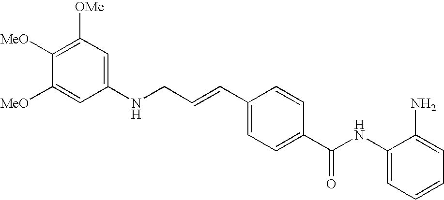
C1(NC(C2=CC=C(C=CCNC3=CC([OMe])=C([MeO])C([MeO])=C3)C=C2)=O)=CC=CC=C1N
